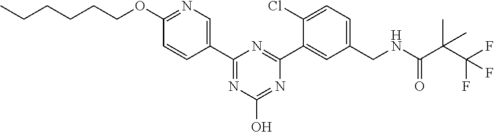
C1(OCCCCCC)=NC=C(C2=NC(O)=NC(C3=CC(CNC(C(C(F)(F)F)(C)C)=O)=CC=C3Cl)=N2)C=C1
